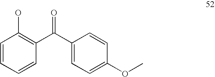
C1=CC(C(C2=CC=C(OC)C=C2)=O)=C(O)C=C1
